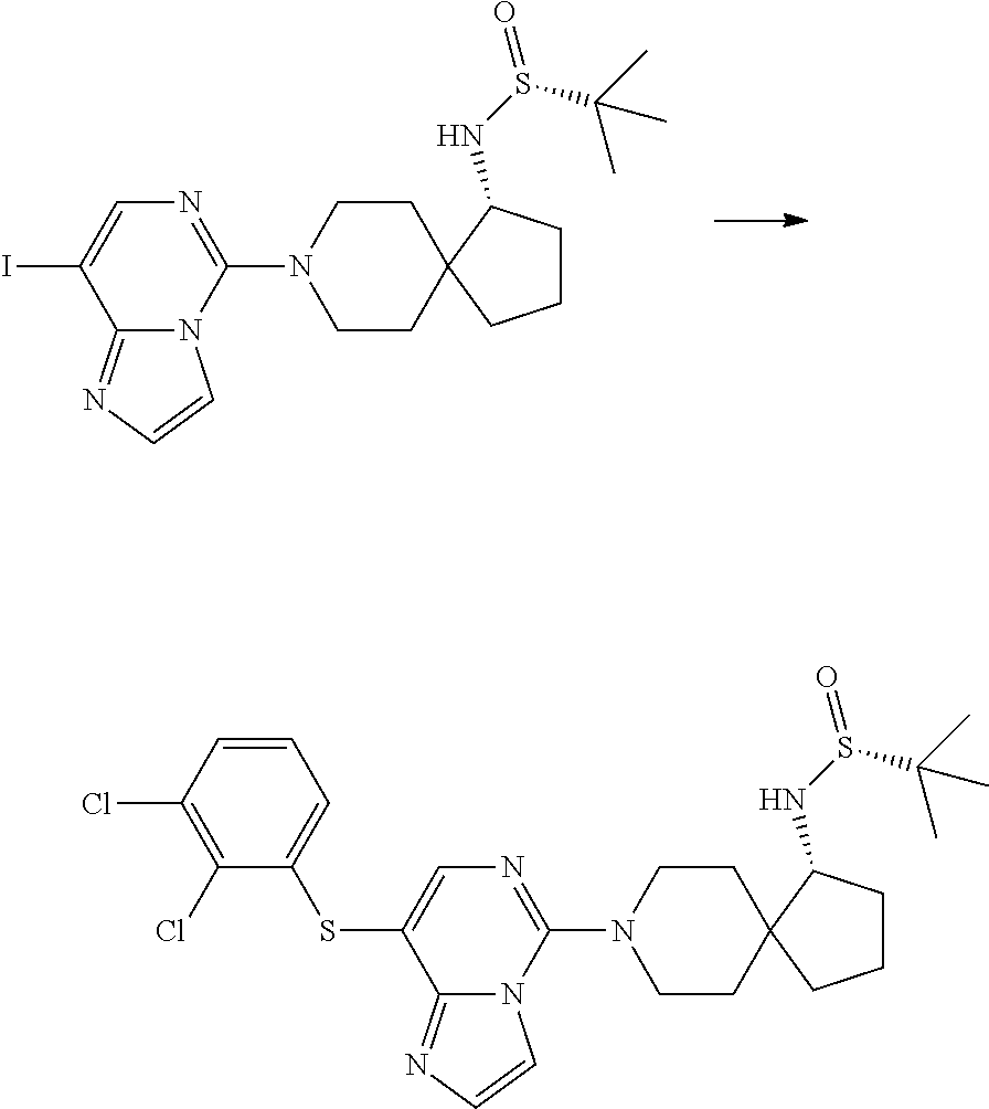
IC1=CN=C(N2CCC3(CC2)CCCC3NS(=O)C(C)(C)C)N2C1=NC=C2.S(C1=CN=C(N2CCC3(CC2)CCCC3NS(=O)C(C)(C)C)N2C1=NC=C2)C1=CC=CC(Cl)=C1Cl
